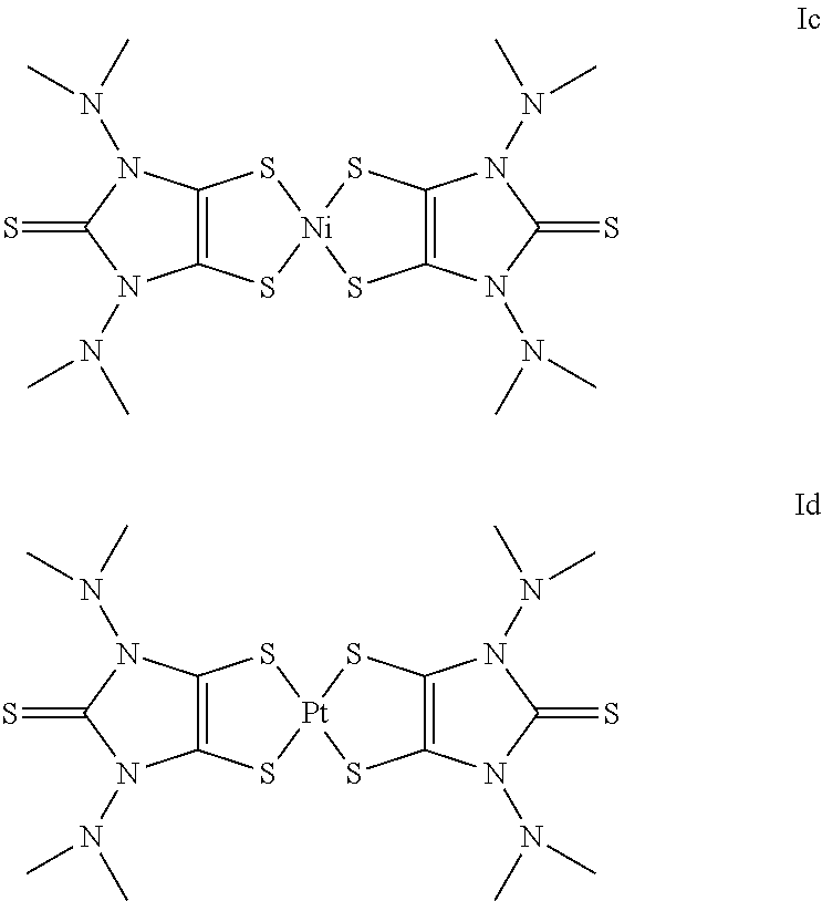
C12=C(N(N(C)C)C(=S)N1N(C)C)S[Ni]1(S2)SC2=C(S1)N(N(C)C)C(=S)N2N(C)C.C12=C(N(N(C)C)C(=S)N1N(C)C)S[Pt]1(S2)SC2=C(S1)N(N(C)C)C(=S)N2N(C)C
